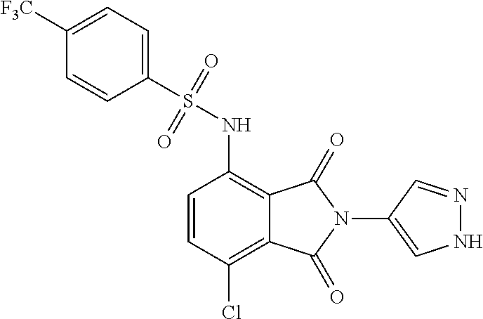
C1([F3C])=CC=C(S(=O)(=O)NC2=C3C(=C(Cl)C=C2)C(=O)N(C2=CNN=C2)C3=O)C=C1
